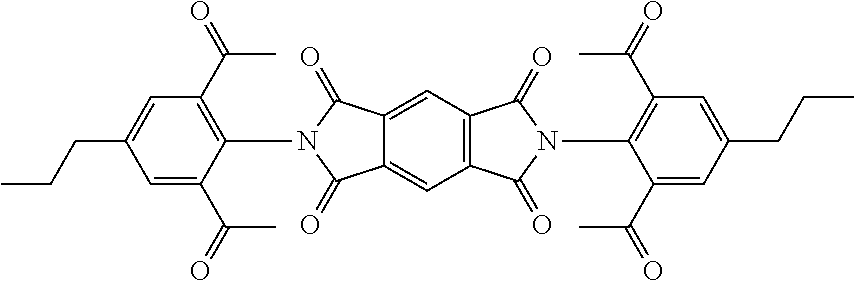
CCCC1=CC(C(C)=O)=C(N2C(=O)C3=CC4=C(C=C3C2=O)C(=O)N(C2=C(C(C)=O)C=C(CCC)C=C2C(C)=O)C4=O)C(C(C)=O)=C1
